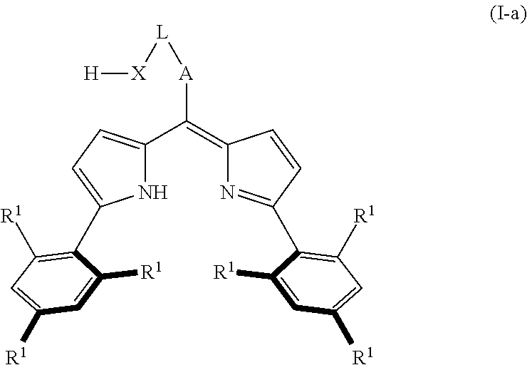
C1(C(=C2N=C(C3=C([R1])C=C([R1])C=C3[R1])C=C2)[A][L][X][H])=CC=C(C2=C([R1])C=C([R1])C=C2[R1])N1
